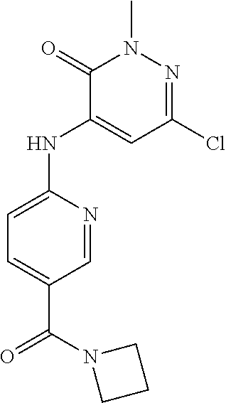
C1=NC(NC2=CC(Cl)=NN(C)C2=O)=CC=C1C(N1CCC1)=O
